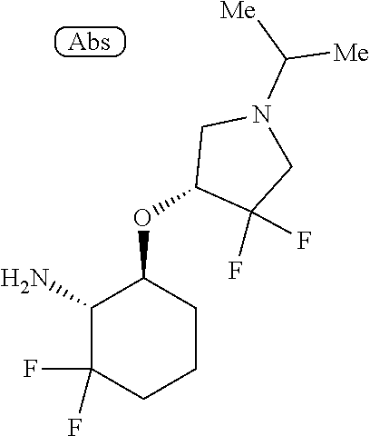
C1(N)C(OC2C(F)(F)CN(C([Me])[Me])C2)CCCC1(F)F
